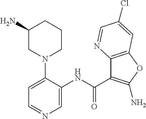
C1(N)CN(C2=CC=NC=C2NC(=O)C2=C(N)OC3=C2N=CC(Cl)=C3)CCC1
